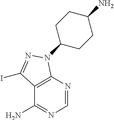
C1=NC2=C(C(N)=N1)C(I)=NN2C1CCC(N)CC1
